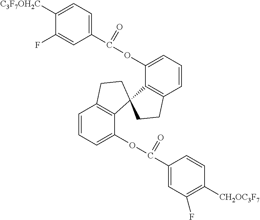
C1(C(OC2=CC=CC3=C2C2(C4=C(C=CC=C4OC(C4=CC(F)=C([CH2OC3F7])C=C4)=O)CC2)CC3)=O)=CC=C([C3F7OH2C])C(F)=C1
